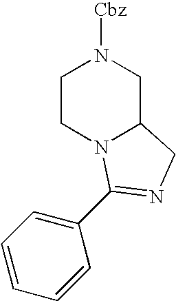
C1CN2C(CN1[Cbz])CN=C2C1=CC=CC=C1
